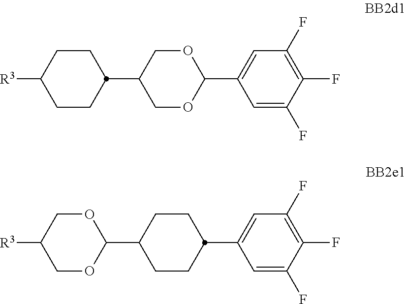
O1CC([R3])COC1C1CCC(C2=CC(F)=C(F)C(F)=C2)CC1.C1CC([R3])CCC1C1COC(C2=CC(F)=C(F)C(F)=C2)OC1
